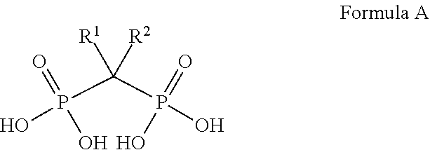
OP(=O)(C(P(O)(O)=O)([R1])[R2])O
